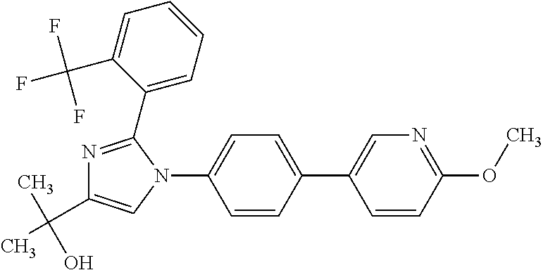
C1=CC(OC)=NC=C1C1=CC=C(N2C(C3=CC=CC=C3C(F)(F)F)=NC(C(C)(O)C)=C2)C=C1
